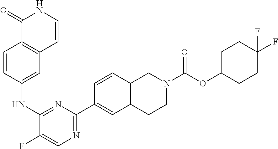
C1(=O)C2=C(C=CN1)C=C(NC1=NC(C3=CC4=C(C=C3)CN(C(OC3CCC(F)(F)CC3)=O)CC4)=NC=C1F)C=C2
